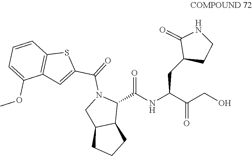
OCC(C(NC(C1N(C(=O)C2=CC3=C(S2)C=CC=C3OC)CC2C1CCC2)=O)CC1CCNC1=O)=O
